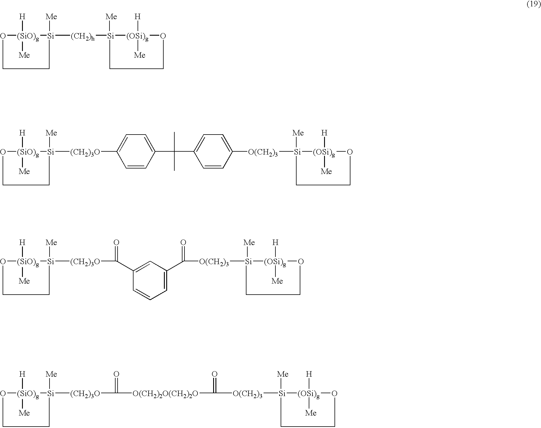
O[(SiO)g]([Si]([Me])[(CH2)3O]C1=CC=C(C(C)(C)C2=CC=C([O(CH2)3][Si]([(OSi)g]([H])([Me])O)[Me])C=C2)C=C1)([H])[Me].O[(SiO)g]([Si]([Me])[(CH2)3O]C(C1=CC(C([O(CH2)3][Si]([(OSi)g]([H])([Me])O)[Me])=O)=CC=C1)=O)([H])[Me].O[(SiO)g]([Si]([Me])[(CH2)3O]C(=O)[O(CH2)2O(CH2)2O]C([O(CH2)3][Si]([(OSi)g]([H])([Me])O)[Me])=O)([H])[Me].O[(SiO)g]([Si]([(CH2)h][Si]([(OSi)g]([H])([Me])O)[Me])[Me])([H])[Me]
